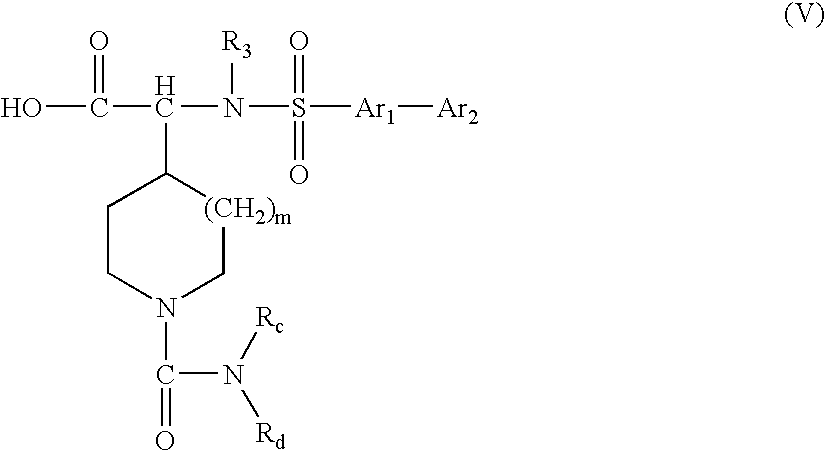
OC(C(N(S([Ar1][Ar2])(=O)=O)[R3])C1[(CH2)m]CN(C(=O)N([Rc])[Rd])CC1)=O
